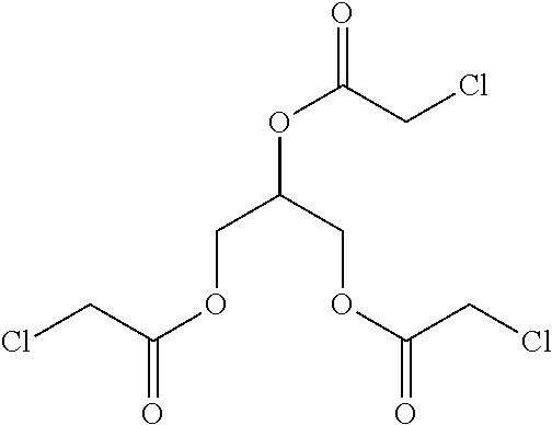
C(OC(CCl)=O)C(COC(CCl)=O)OC(=O)CCl
